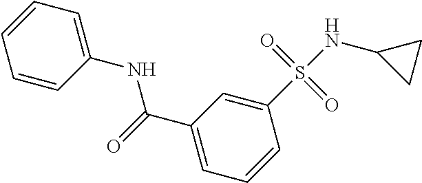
C1=CC(NC(C2=CC=CC(S(=O)(=O)NC3CC3)=C2)=O)=CC=C1
